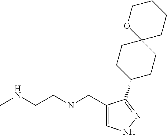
CNCCN(CC1=CNN=C1C1CCC2(CC1)CCCCO2)C
